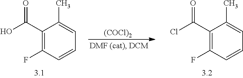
[(COCl)2].C1(C(O)=O)=C(F)C=CC=C1C.C1(C(Cl)=O)=C(F)C=CC=C1C
